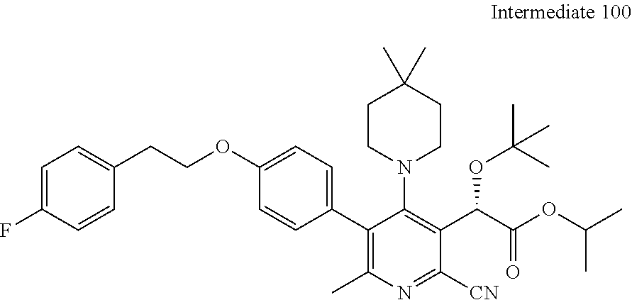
C1=C(F)C=CC(CCOC2=CC=C(C3=C(C)N=C([CN])C(C(C(OC(C)C)=O)OC(C)(C)C)=C3N3CCC(C)(C)CC3)C=C2)=C1
